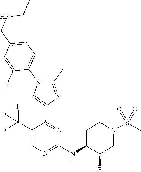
C1(NC2C(F)CN(S(=O)(=O)C)CC2)=NC=C(C(F)(F)F)C(C2=CN(C3=CC=C(CNCC)C=C3F)C(C)=N2)=N1
